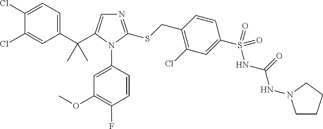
C1(C(C2=CN=C(SCC3=C(Cl)C=C(S(=O)(NC(=O)NN4CCCC4)=O)C=C3)N2C2=CC(OC)=C(F)C=C2)(C)C)=CC=C(Cl)C(Cl)=C1
